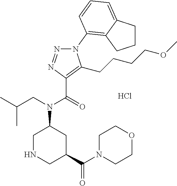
C(=O)(N(CC(C)C)C1CNCC(C(N2CCOCC2)=O)C1)C1=C(CCCCOC)N(C2=C3C(=CC=C2)CCC3)N=N1.Cl
